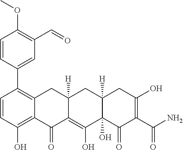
C1=CC(O)=C2C(=C1C1=CC(C=O)=C(OC)C=C1)CC1([H])C(=C(O)C3(O)C([H])(C1)CC(O)=C(C(N)=O)C3=O)C2=O
